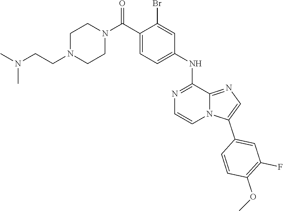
C1N(CCN(C)C)CCN(C(C2=CC=C(NC3=NC=CN4C3=NC=C4C3=CC(F)=C(OC)C=C3)C=C2Br)=O)C1
